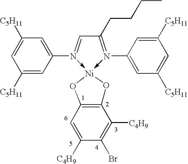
[Ni]12(-N(C3=CC([C5H11])=CC([C5H11])=C3)=CC(CCCC)=N->1C1=CC([C5H11])=CC([C5H11])=C1)OC1=C(O2)C([C4H9])=C(Br)C([C4H9])=C1
